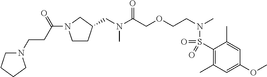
C(N(C(COCCN(C)S(=O)(=O)C1=C(C)C=C(OC)C=C1C)=O)C)C1CCN(C(=O)CCN2CCCC2)C1
